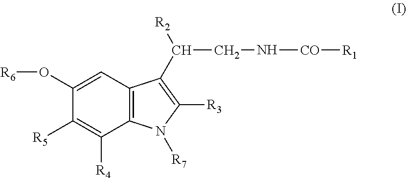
C1([R5])=C([R4])C2=C(C=C1O[R6])C(C([R2])CN[CO][R1])=C([R3])N2[R7]
